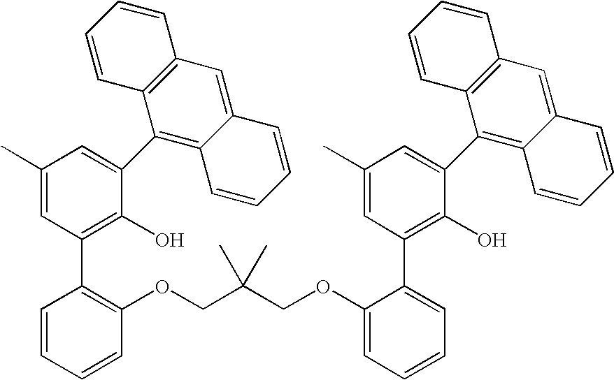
C1(C)=CC(C2=C(OCC(COC3=CC=CC=C3C3=C(O)C(C4=C5C(=CC6=C4C=CC=C6)C=CC=C5)=CC(C)=C3)(C)C)C=CC=C2)=C(O)C(C2=C3C(=CC4=C2C=CC=C4)C=CC=C3)=C1
